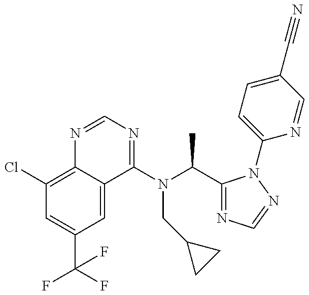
C1(Cl)=C2C(=CC(C(F)(F)F)=C1)C(N(C(C)C1=NC=NN1C1=CC=C(C#N)C=N1)CC1CC1)=NC=N2
